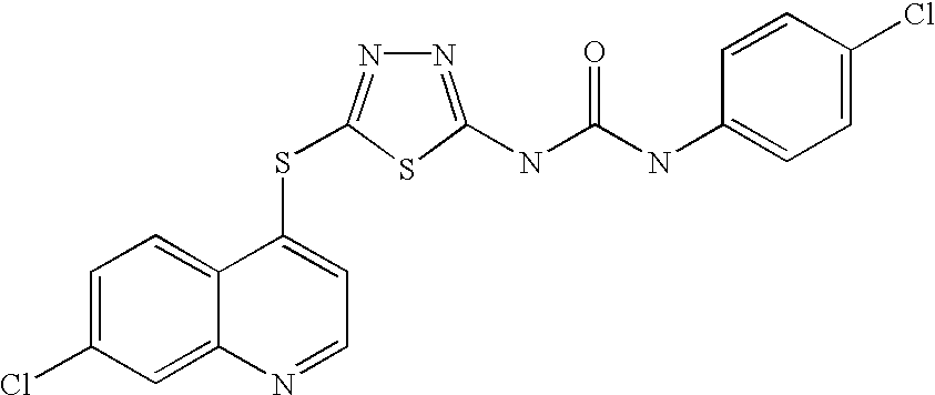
C1=C(Cl)C=C2C(=C1)C(SC1=NN=C(NC(=O)NC3=CC=C(Cl)C=C3)S1)=CC=N2
